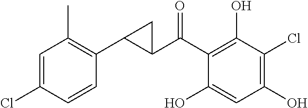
C1(C(C2=C(O)C(Cl)=C(O)C=C2O)=O)C(C2=C(C)C=C(Cl)C=C2)C1
